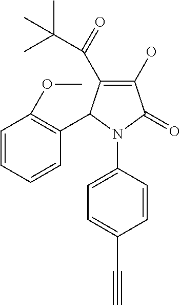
C1(O)=C(C(=O)C(C)(C)C)C(C2=C(OC)C=CC=C2)N(C2=CC=C(C#C)C=C2)C1=O
